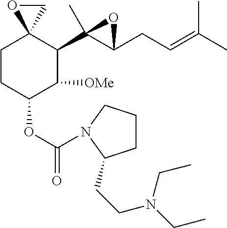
C1CC(OC(=O)N2CCCC2CCN(CC)CC)C([OMe])C(C2(C)C(CC=C(C)C)O2)C12CO2
